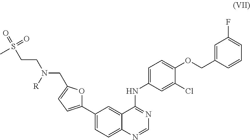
C1(C2=CC=C(CN(CCS(=O)(C)=O)[R])O2)=CC=C2C(=C1)C(NC1=CC=C(OCC3=CC(F)=CC=C3)C(Cl)=C1)=NC=N2
